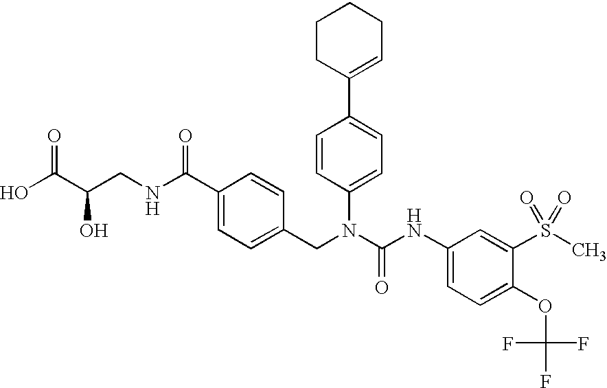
C1(C2=CC=C(N(C(NC3=CC=C(OC(F)(F)F)C(S(C)(=O)=O)=C3)=O)CC3=CC=C(C(NCC(C(O)=O)O)=O)C=C3)C=C2)=CCCCC1
